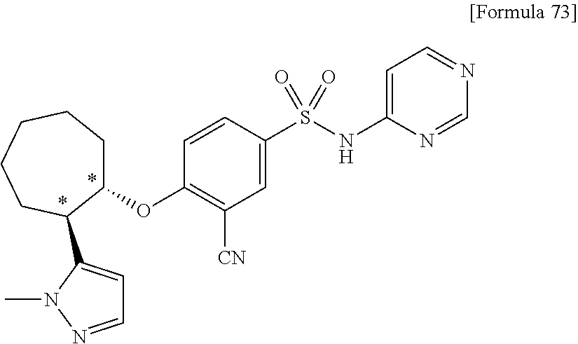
C1=C(NS(C2=CC([CN])=C(OC3CCCCCC3C3=CC=NN3C)C=C2)(=O)=O)N=CN=C1
